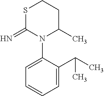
S1C(=N)N(C2=CC=CC=C2C(C)C)C(C)CC1
